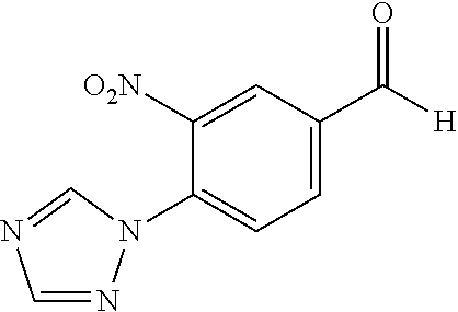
C1=NN(C2=CC=C(C([H])=O)C=C2[O2N])C=N1
